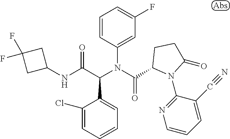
C1=CC=C(Cl)C(C(C(NC2CC(F)(F)C2)=O)N(C(=O)C2N(C3=NC=CC=C3C#N)C(=O)CC2)C2=CC(F)=CC=C2)=C1
